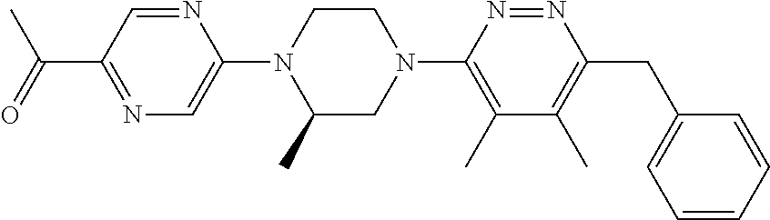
N1=C(C(=O)C)C=NC(N2C(C)CN(C3=C(C)C(C)=C(CC4=CC=CC=C4)N=N3)CC2)=C1
